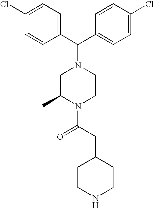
C(C1=CC=C(Cl)C=C1)(N1CC(C)N(C(CC2CCNCC2)=O)CC1)C1=CC=C(Cl)C=C1
